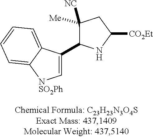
C1(C2C([NC])([Me])CC([CO2Et])N2)=C[NSO2Ph]C2=CC=CC=C12
